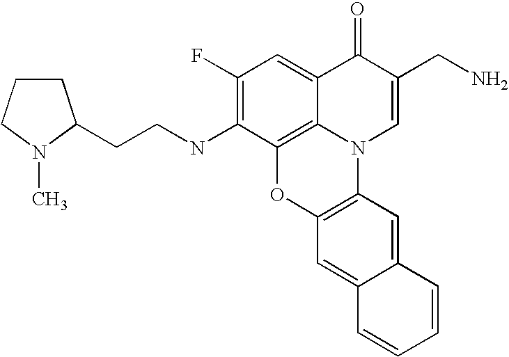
C1(F)=C(NCCC2CCCN2C)C2=C3C(=C1)C(=O)C(CN)=CN3C1=C(O2)C=C2C(=C1)C=CC=C2
